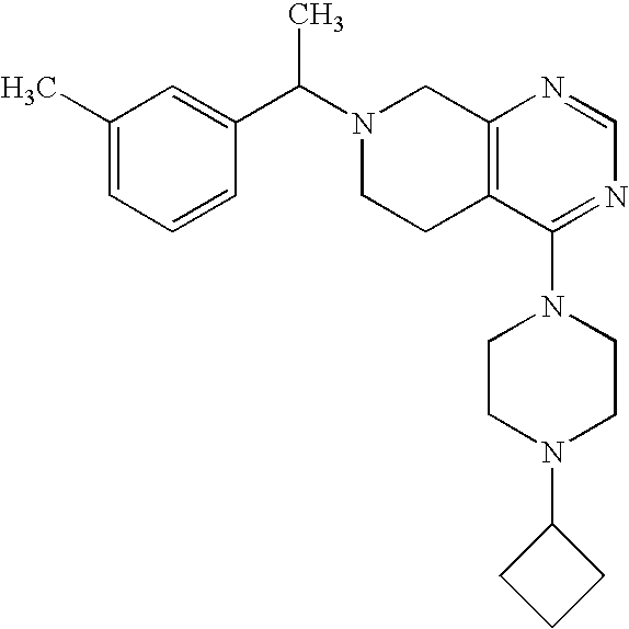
C1(C(N2CCC3=C(C2)N=CN=C3N2CCN(C3CCC3)CC2)C)=CC(C)=CC=C1
